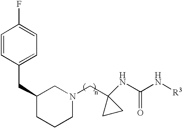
C1=CC(CC2CCCN(CC3(NC(=O)N[R3])CC3)C2)=CC=C1F
